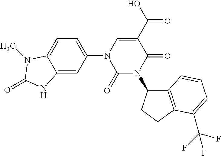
C1(=O)N(C2C3=C(CC2)C(C(F)(F)F)=CC=C3)C(=O)C(C(=O)O)=CN1C1=CC=C2C(=C1)NC(=O)N2C
